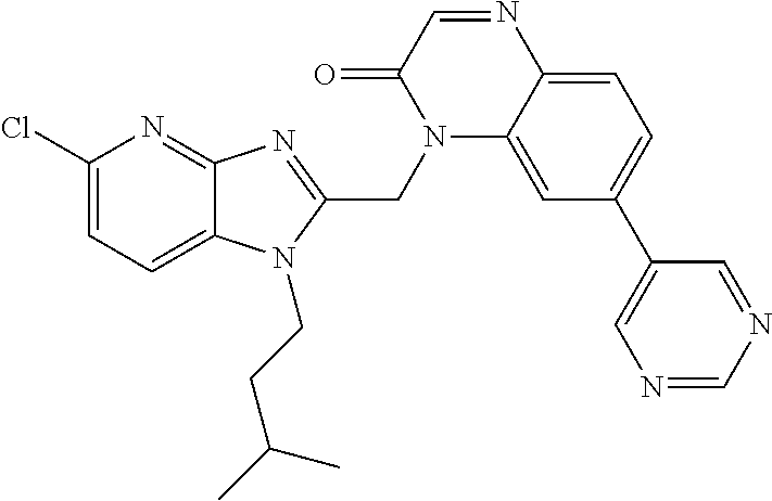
C1(Cl)=CC=C2C(=N1)N=C(CN1C3=CC(C4=CN=CN=C4)=CC=C3N=CC1=O)N2CCC(C)C
